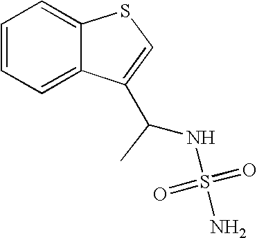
C1=CC=C2C(=C1)SC=C2C(NS(=O)(=O)N)C
